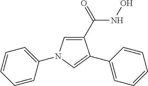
C1(C(=O)NO)=CN(C2=CC=CC=C2)C=C1C1=CC=CC=C1
